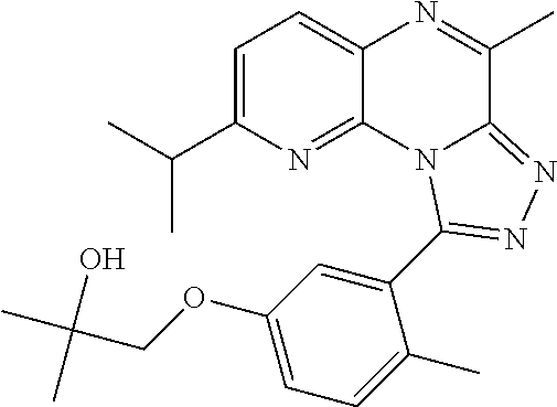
C1=C(C(C)C)N=C2C(=C1)N=C(C)C1=NN=C(C3=CC(OCC(C)(O)C)=CC=C3C)N21
